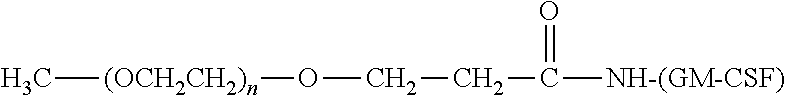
C[(OCH2CH2)n]OCCC(=O)[NH-(GM-CSF)]
